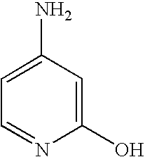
C1=C(N)C=C(O)N=C1
